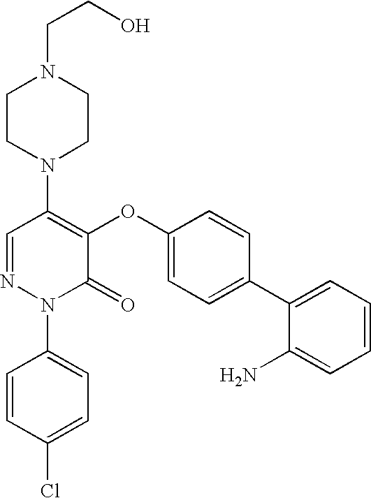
N1(C2=C(OC3=CC=C(C4=CC=CC=C4N)C=C3)C(=O)N(C3=CC=C(Cl)C=C3)N=C2)CCN(CCO)CC1
